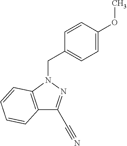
C12=C(N(CC3=CC=C(OC)C=C3)N=C1C#N)C=CC=C2
